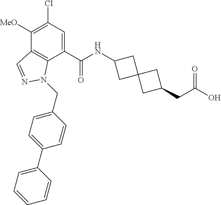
C1([MeO])=C(Cl)C=C(C(NC2CC3(C2)CC(CC(O)=O)C3)=O)C2=C1C=NN2CC1=CC=C(C2=CC=CC=C2)C=C1
